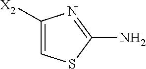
C1([X2])=CSC(N)=N1
